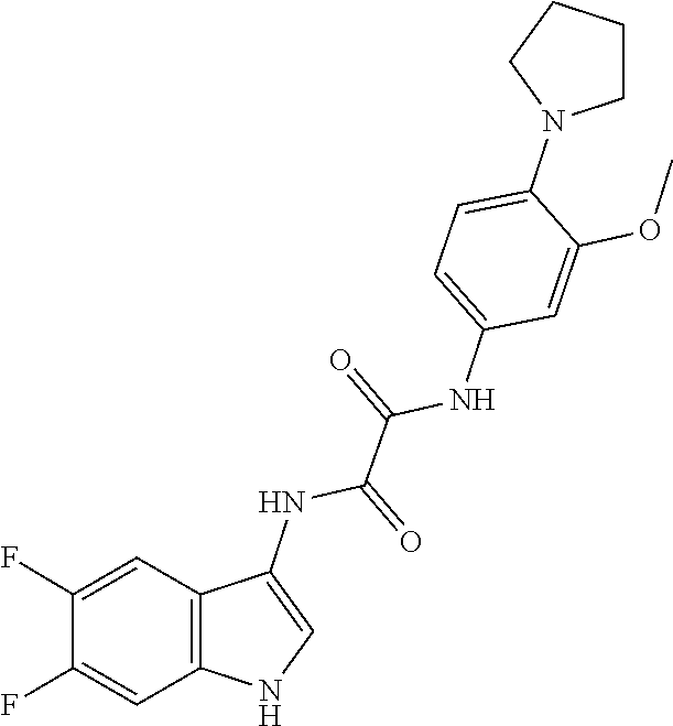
C1CN(C2=CC=C(NC(C(NC3=CNC4=C3C=C(F)C(F)=C4)=O)=O)C=C2OC)CC1
